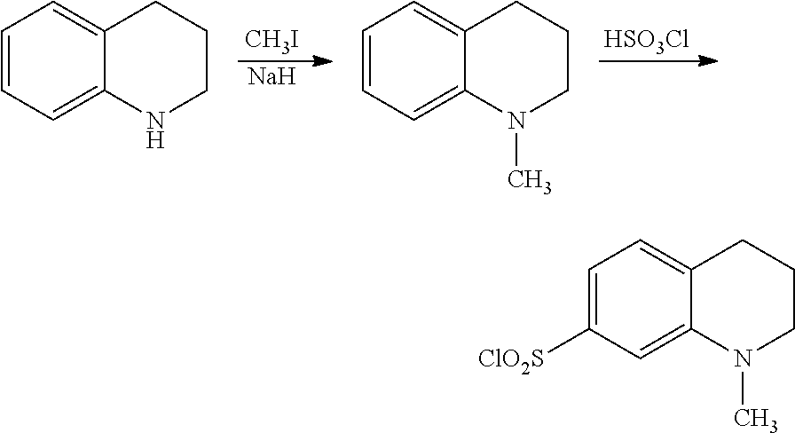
[CH3I].[Na].[HSO3Cl].C1=CC=C2C(=C1)CCCN2.C1=CC=C2C(=C1)CCCN2C.C1=C([ClO2S])C=C2C(=C1)CCCN2C
